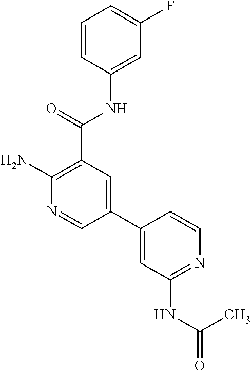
C1=CC(NC(C2=C(N)N=CC(C3=CC(NC(=O)C)=NC=C3)=C2)=O)=CC(F)=C1
